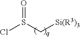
ClS(C[Si(R3)3])=O
